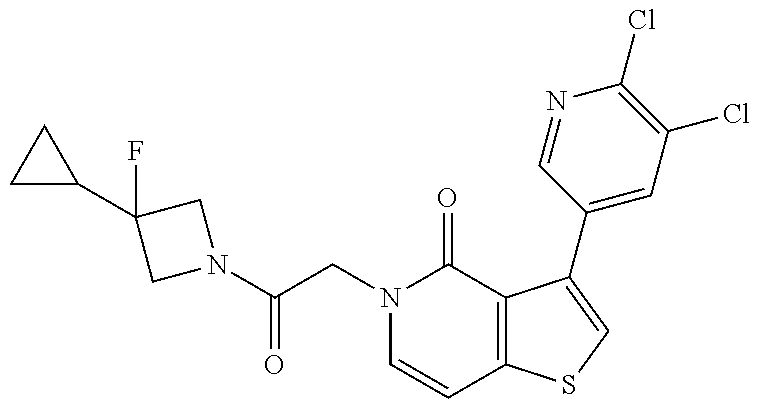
C(CN1C=CC2=C(C1=O)C(C1=CC(Cl)=C(Cl)N=C1)=CS2)(=O)N1CC(C2CC2)(F)C1
